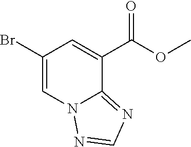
C1(Br)=CN2C(=NC=N2)C(C(=O)OC)=C1
